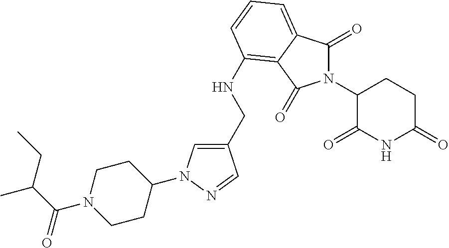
N1(C2C(=O)NC(=O)CC2)C(=O)C2=CC=CC(NCC3=CN(C4CCN(C(C(CC)C)=O)CC4)N=C3)=C2C1=O
